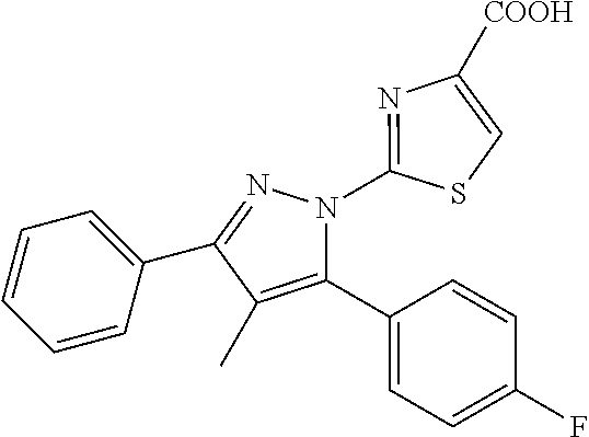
C1=CC=C(C2=NN(C3=NC([COOH])=CS3)C(C3=CC=C(F)C=C3)=C2C)C=C1
